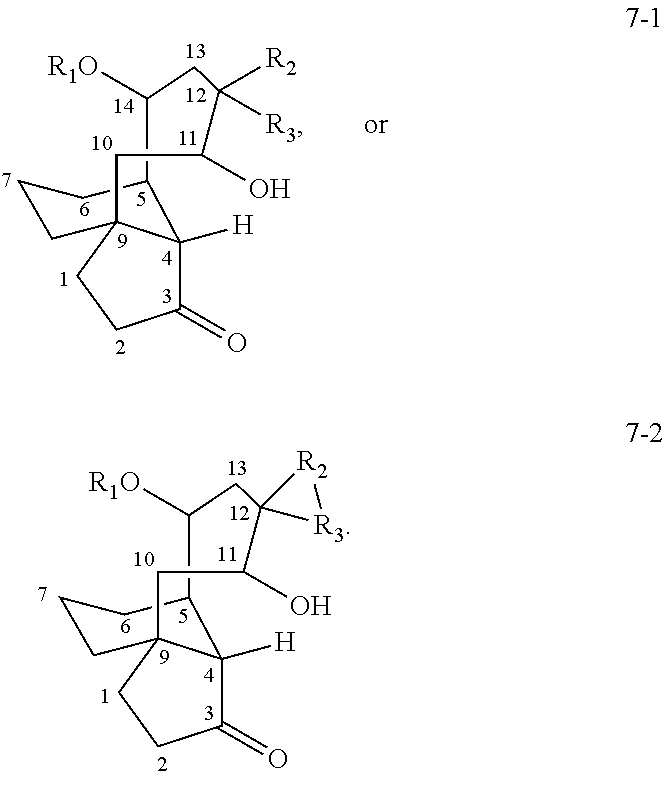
C1(O)C2([R2][R3]2)CC([R1O])C2C3([H])C(=O)CCC3(CCC2)C1.C1(O)C([R2])([R3])CC([R1O])C2C3([H])C(=O)CCC3(CCC2)C1
